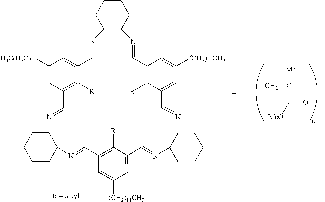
C1CCC2C(C1)N=CC1=C([R])C(=CC([H3C(H2C)11])=C1)C=NC1C(CCCC1)N=CC1=C([R])C(=CC([(CH2)11CH3])=C1)C=NC1C(N=CC3=CC([(CH2)11CH3])=CC(=C3[R])C=N2)CCCC1.CCC(C)([Me])C([MeO])=O
